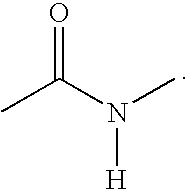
CC(=O)N(C)[H]
